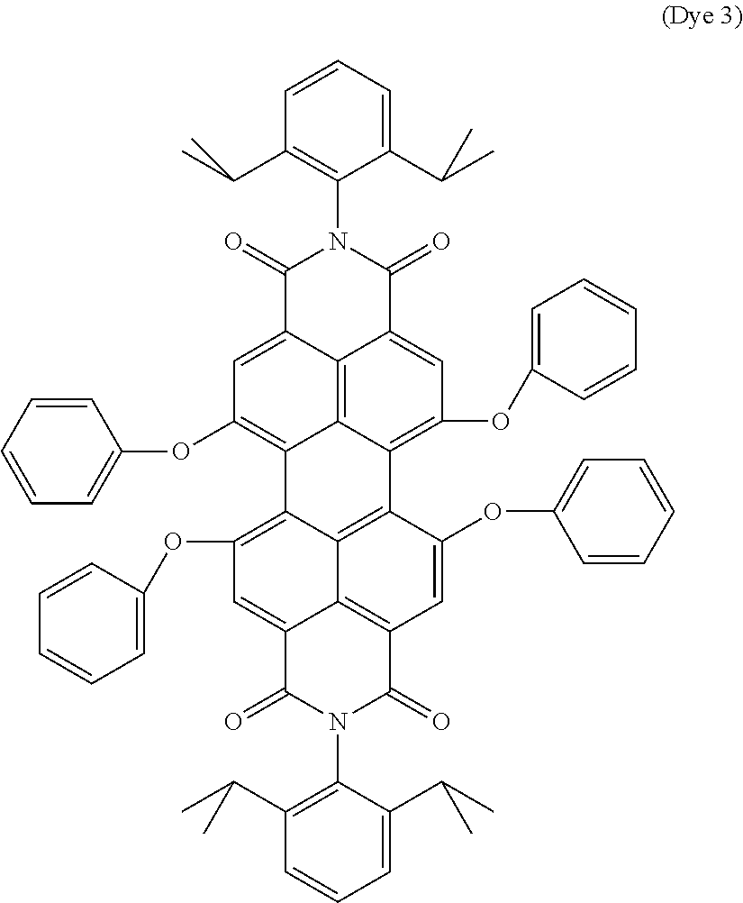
C1(=O)C2=CC(OC3=CC=CC=C3)=C3C4=C2C(=CC(OC2=CC=CC=C2)=C4C2=C(OC4=CC=CC=C4)C=C4C5=C(C=C(OC6=CC=CC=C6)C3=C25)C(=O)N(C2=C(C(C)C)C=CC=C2C(C)C)C4=O)C(=O)N1C1=C(C(C)C)C=CC=C1C(C)C
